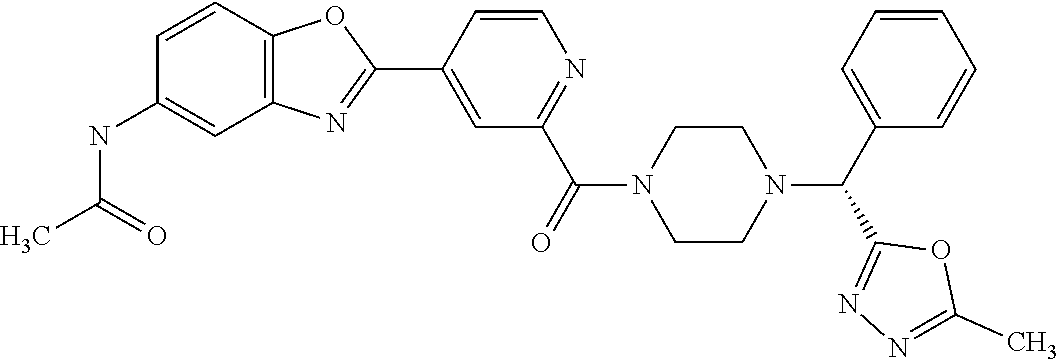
C1=C(C2=NC3=C(O2)C=CC(NC(C)=O)=C3)C=CN=C1C(=O)N1CCN(C(C2=CC=CC=C2)C2=NN=C(C)O2)CC1
